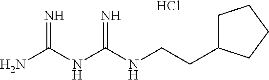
Cl.C(CC1CCCC1)NC(NC(N)=N)=N
